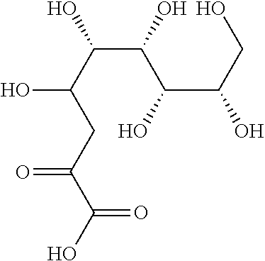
OC(C(C(C(C(CO)O)O)O)O)CC(C(O)=O)=O
